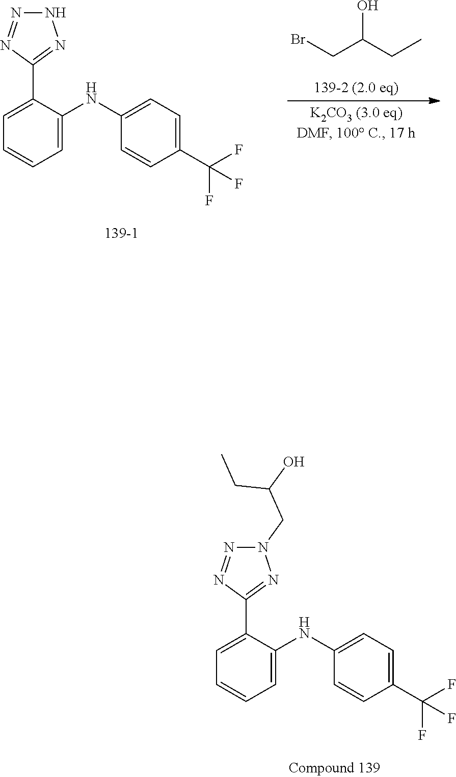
N1N=NC(C2=CC=CC=C2NC2=CC=C(C(F)(F)F)C=C2)=N1.BrCC(CC)O.N1(CC(O)CC)N=NC(C2=CC=CC=C2NC2=CC=C(C(F)(F)F)C=C2)=N1
